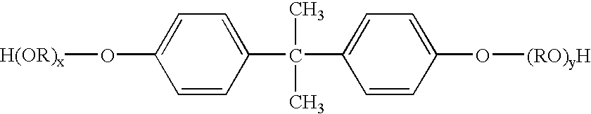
[H(OR)x]OC1=CC=C(C(C2=CC=C(O[(RO)yH])C=C2)(C)C)C=C1
